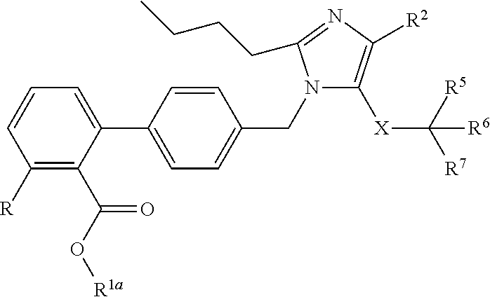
C1([R])=C(C(O[R1a])=O)C(C2=CC=C(CN3C([X]C([R5])([R7])[R6])=C([R2])N=C3CCCC)C=C2)=CC=C1
